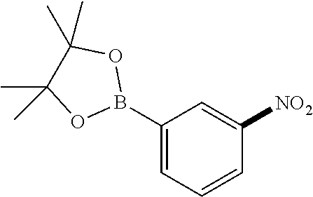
C1=C(B2OC(C)(C)C(C)(C)O2)C=C([NO2])C=C1
